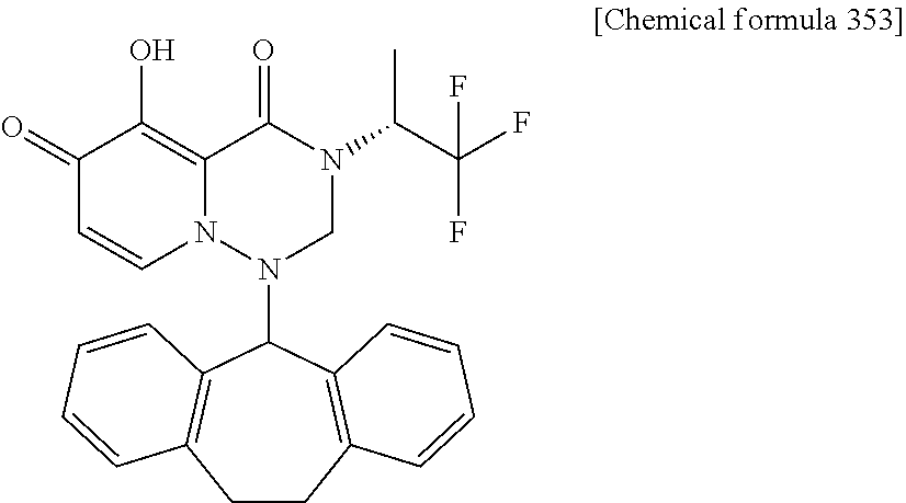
C1CC2=C(C(N3CN(C(C(F)(F)F)C)C(=O)C4=C(O)C(=O)C=CN34)C3=C1C=CC=C3)C=CC=C2
